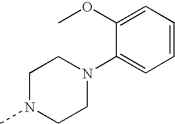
C1N(C)CCN(C2=CC=CC=C2OC)C1
